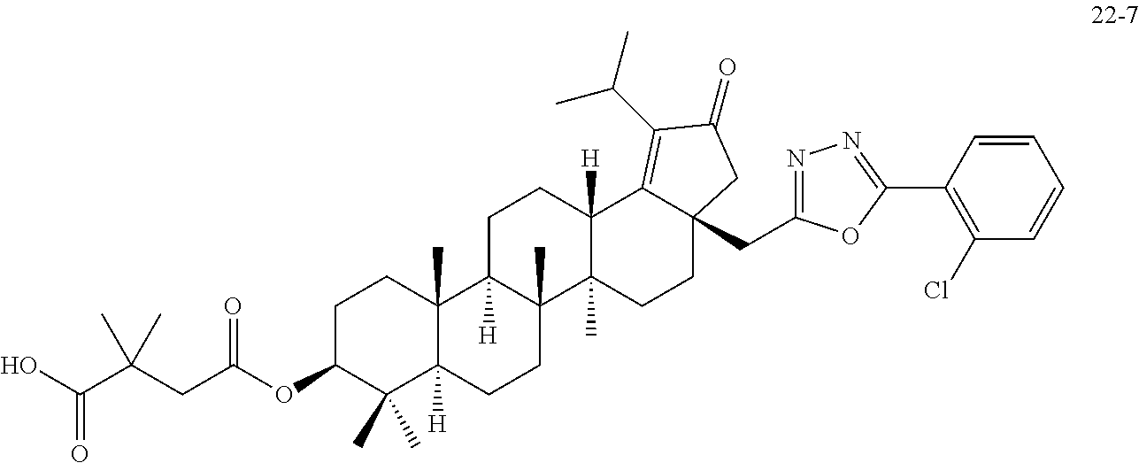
O=C(O)C(CC(OC1C(C)(C)C2([H])C(C)(CC1)C1([H])C(C)(CC2)C2(C)C([H])(CC1)C1=C(C(C)C)C(=O)CC1(CC1=NN=C(C3=C(Cl)C=CC=C3)O1)CC2)=O)(C)C
